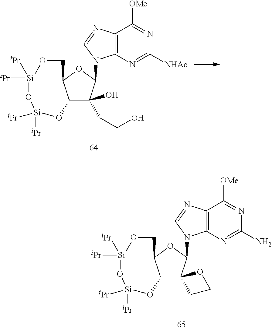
C12=C(N=C(N)N=C1[OMe])N(C1C3(C4C(O1)CO[Si]([iPr])([iPr])O[Si]([iPr])([iPr])O4)CCO3)C=N2.C12=C(N=C([NHAc])N=C1[OMe])N(C1C(CCO)(O)C3C(O1)CO[Si]([iPr])([iPr])O[Si]([iPr])([iPr])O3)C=N2
